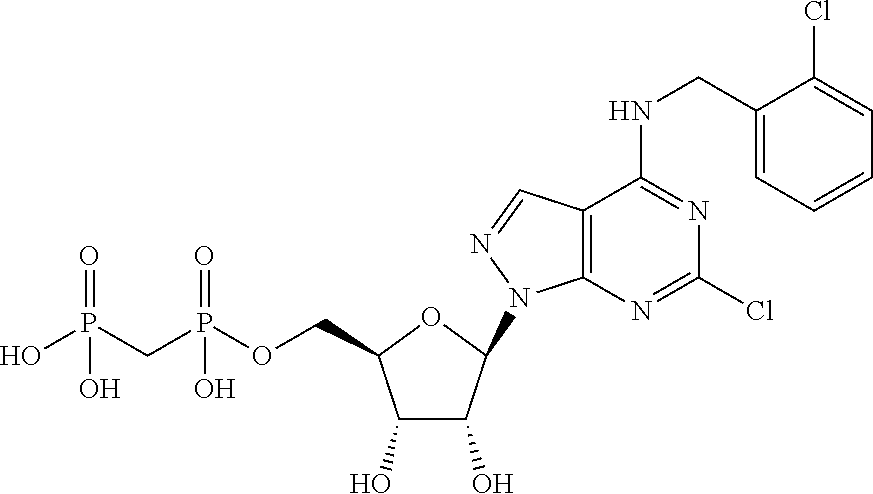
OP(CP(OCC1C(O)C(O)C(N2C3=C(C=N2)C(NCC2=CC=CC=C2Cl)=NC(Cl)=N3)O1)(O)=O)(O)=O
